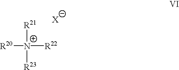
[R20][N+]([R22])([R21])[R23].[X]
